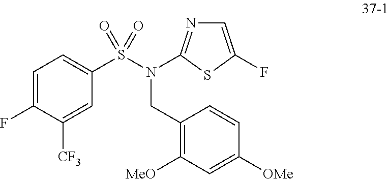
C1=C(F)C([CF3])=CC(S(=O)(=O)N(CC2=C([MeO])C=C([OMe])C=C2)C2=NC=C(F)S2)=C1
